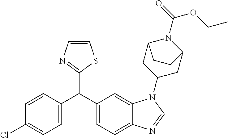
C1=C(C(C2=CC=C3C(=C2)N(C2CC4N(C(=O)OCC)C(C2)CC4)C=N3)C2=NC=CS2)C=CC(Cl)=C1
